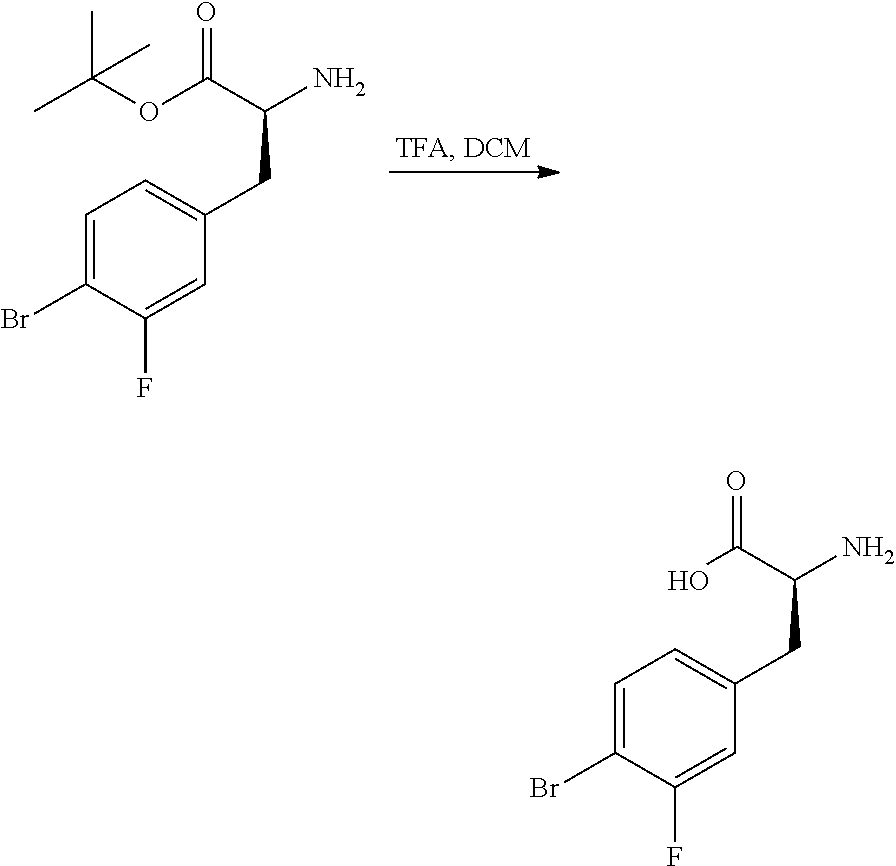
CC(OC(C(N)CC1=CC=C(Br)C(F)=C1)=O)(C)C.OC(C(N)CC1=CC=C(Br)C(F)=C1)=O
